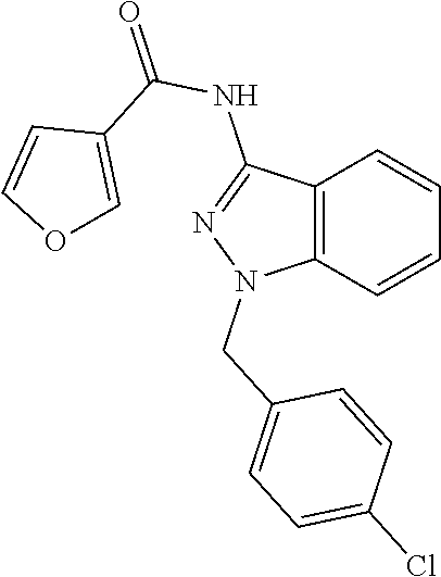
C12=C(C=CC=C1)N(CC1=CC=C(Cl)C=C1)N=C2NC(=O)C1=COC=C1
